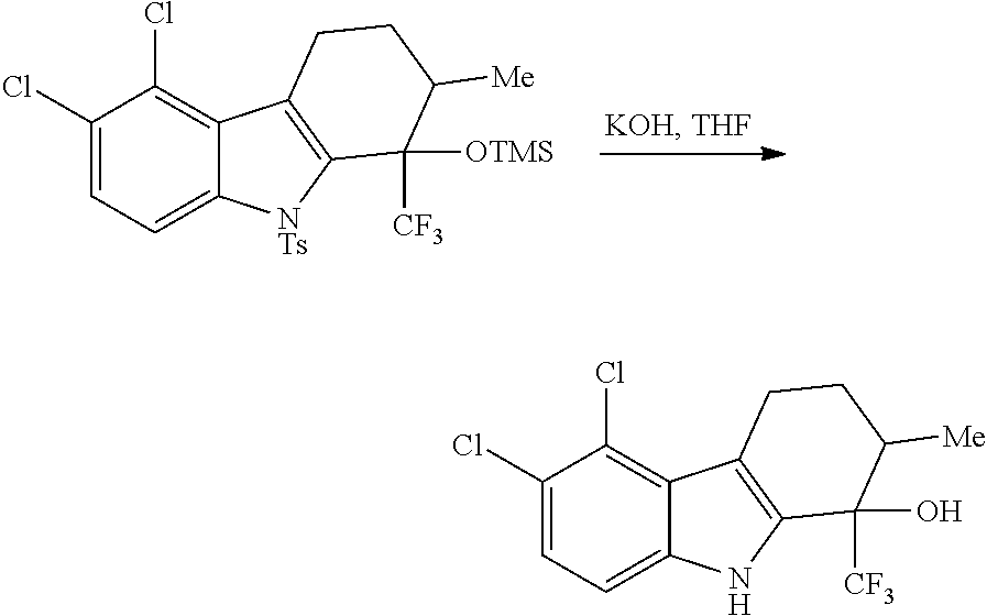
C1(Cl)=CC=C2C(=C1Cl)C1=C([NTs]2)C([OTMS])([CF3])C([Me])CC1.C1(Cl)=CC=C2C(=C1Cl)C1=C(N2)C(O)([CF3])C([Me])CC1
